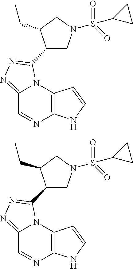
C12=C(N3C(=NN=C3C3CN(S(C4CC4)(=O)=O)CC3CC)C=N1)C=CN2.C12=C(N3C(=NN=C3C3CN(S(C4CC4)(=O)=O)CC3CC)C=N1)C=CN2
